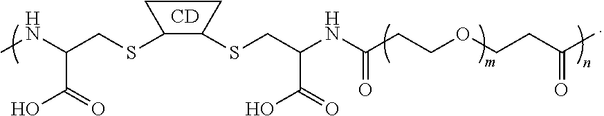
C(SC1C(SCC(NC(CCOCCC(C)=O)=O)C(=O)O)CC1)C(NC)C(O)=O.[CD]
